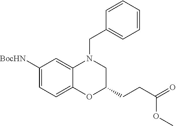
C1([BocHN])=CC=C2C(=C1)N(CC1=CC=CC=C1)CC(CCC(=O)OC)O2
